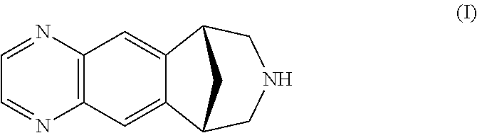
C12=C(N=CC=N1)C=C1C(=C2)C2CNCC1C2
